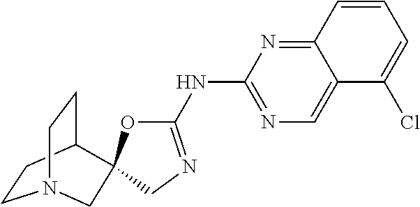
C1CC2CCN1CC21OC(NC2=NC=C3C(=N2)C=CC=C3Cl)=NC1
